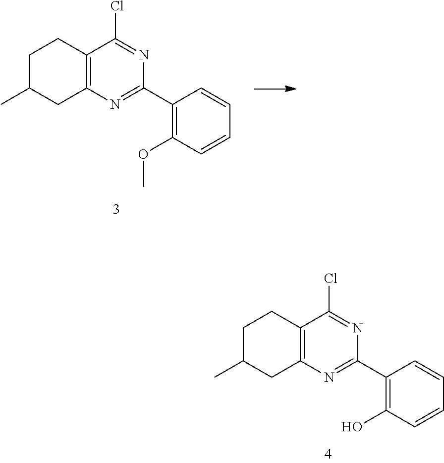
C1C(C)CC2=C(C1)C(Cl)=NC(C1=C(O)C=CC=C1)=N2.C1C(C)CC2=C(C1)C(Cl)=NC(C1=C(OC)C=CC=C1)=N2
